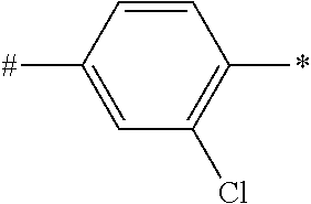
C1=CC([#])=CC(Cl)=C1*
